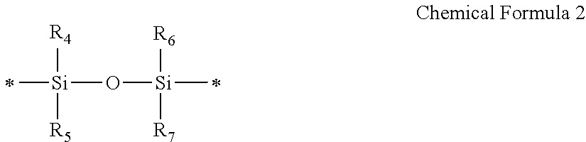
[R4][Si]([R5])(O[Si]([R6])([R7])C)C
